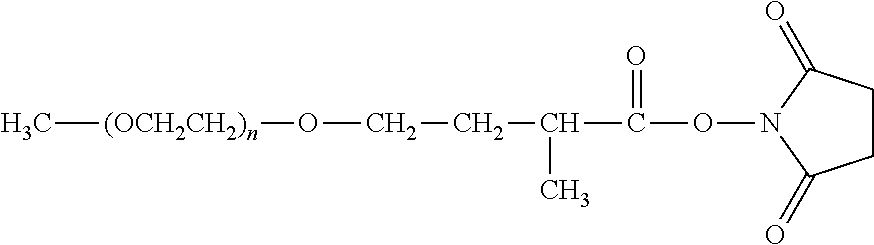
C[(OCH2CH2)n]OCCC(C)C(ON1C(=O)CCC1=O)=O
